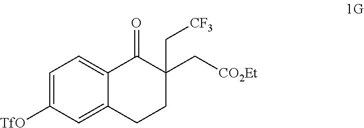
C1=C([TfO])C=C2C(=C1)C(=O)C(C[CO2Et])(C[CF3])CC2
